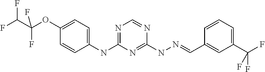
C1(NC2=NC=NC(NN=CC3=CC(C(F)(F)F)=CC=C3)=N2)=CC=C(OC(C(F)F)(F)F)C=C1
